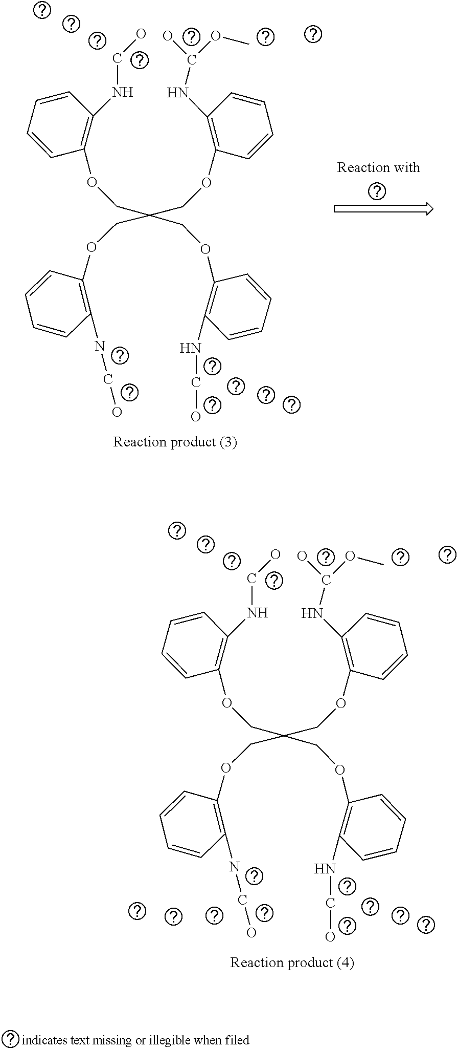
C(OC1=C(NCO)C=CC=C1)C(COC1=C(NC(OC)O)C=CC=C1)(COC1=C(NCO)C=CC=C1)COC1=C(NCO)C=CC=C1.C(OC1=C(NCO)C=CC=C1)C(COC1=C(NC(OC)O)C=CC=C1)(COC1=C(NCO)C=CC=C1)COC1=C(NCO)C=CC=C1
